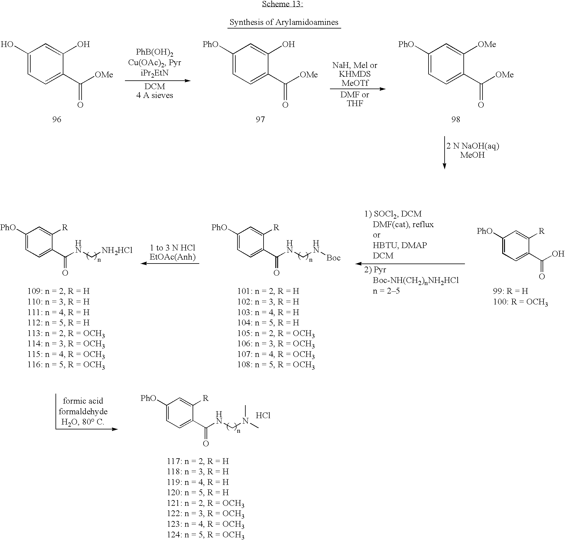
C1(O)=CC=C(C(=O)[OMe])C(O)=C1.C1([PhO])=CC=C(C(=O)[OMe])C(O)=C1.C1([PhO])=CC=C(C(=O)[OMe])C([OMe])=C1.C1([PhO])=CC=C(C(=O)O)C([R])=C1.C1([PhO])=CC=C(C(=O)NCN[Boc])C([R])=C1.C1([PhO])=CC=C(C(=O)NC[NH2HCl])C([R])=C1.C1([PhO])=CC=C(C(=O)NCN(C)C)C([R])=C1.Cl
